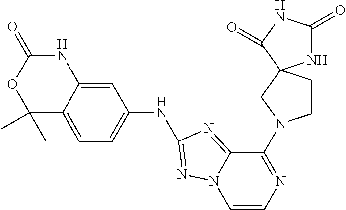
C12=CC=C(NC3=NN4C=CN=C(N5CCC6(C5)NC(=O)NC6=O)C4=N3)C=C1NC(=O)OC2(C)C
